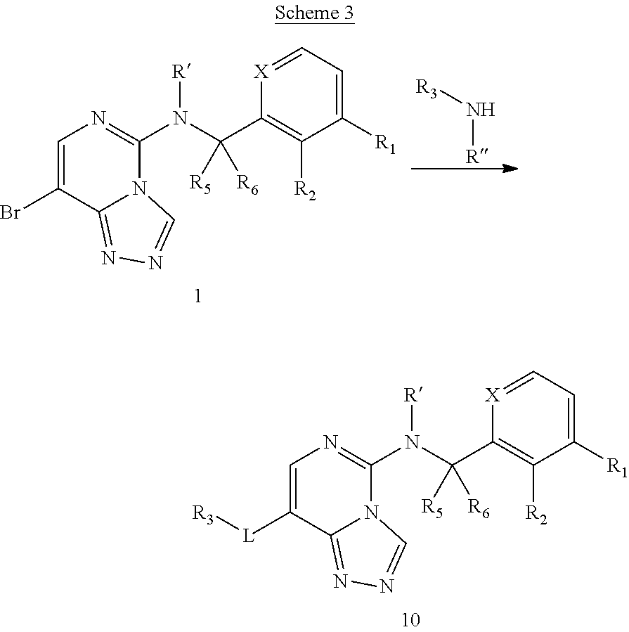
C1=C([L][R3])C2=NN=CN2C(N(C(C2=C([R2])C([R1])=CC=[X]2)([R5])[R6])[R])=N1.C1=C(Br)C2=NN=CN2C(N(C(C2=C([R2])C([R1])=CC=[X]2)([R5])[R6])[R])=N1.[R3]N[R]
